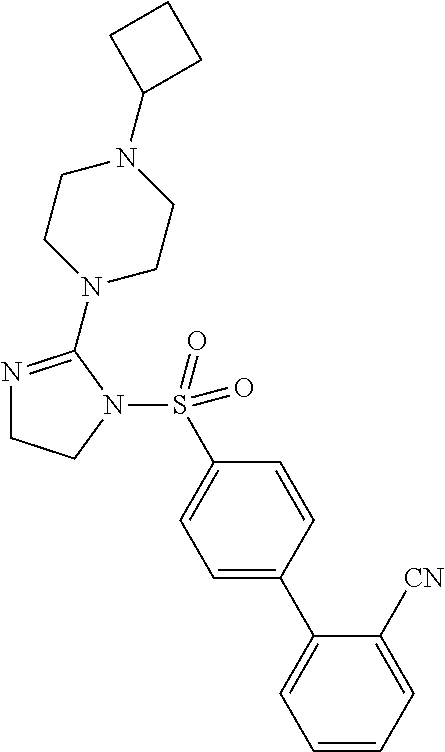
N1=C(N2CCN(C3CCC3)CC2)N(S(C2=CC=C(C3=CC=CC=C3[CN])C=C2)(=O)=O)CC1
